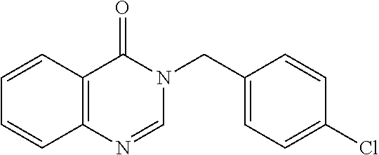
C1=C(Cl)C=CC(CN2C(=O)C3=C(N=C2)C=CC=C3)=C1
